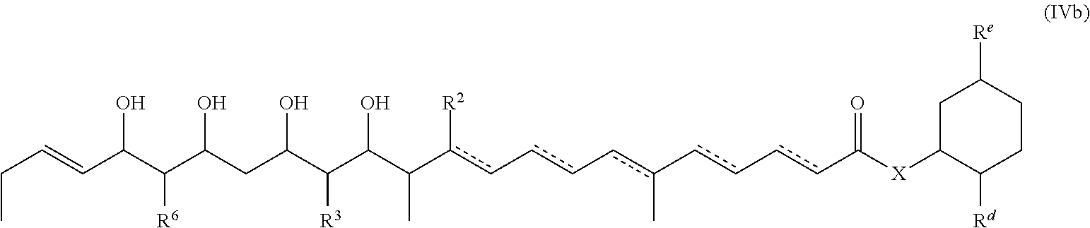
C(=CC(C(C(CC(C(C(C(c(c-cc-cc(-cc-ccC([X]C1C([Rd])CCC([Re])C1)=O)C)[R2])C)O)[R3])O)O)[R6])O)CC
